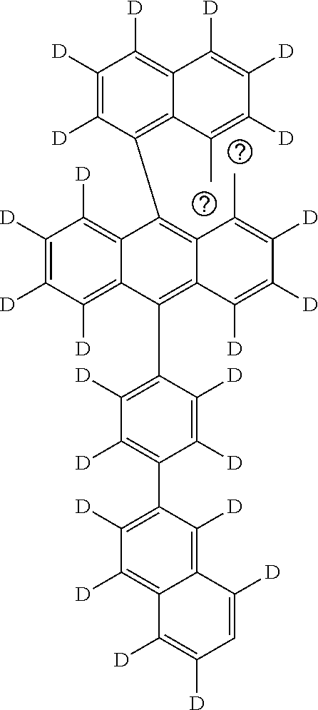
C1([D])=C([D])C(C2=C3C(=C(C4=C([D])C([D])=C(C5=C([D])C([D])=C6C(=C5[D])C([D])=CC([D])=C6[D])C([D])=C4[D])C4=C([D])C([D])=C([D])C([D])=C24)C([D])=C([D])C([D])=C3C)=C2C(=C1[D])C([D])=C([D])C([D])=C2C
